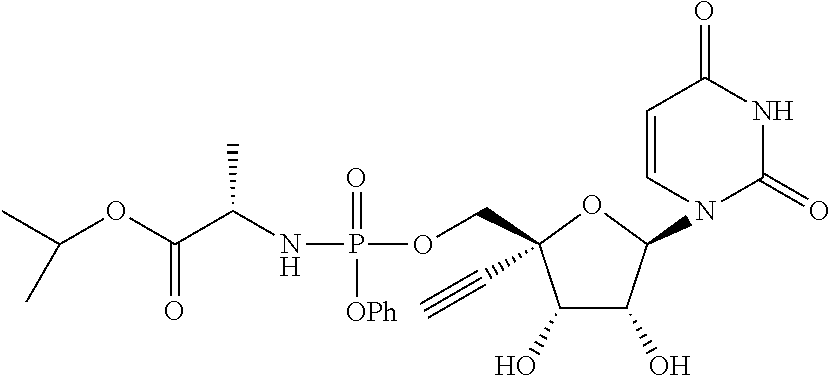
C1(O)C(O)C(N2C=CC(=O)NC2=O)OC1(COP(NC(C(OC(C)C)=O)C)(=O)[OPh])C#C
